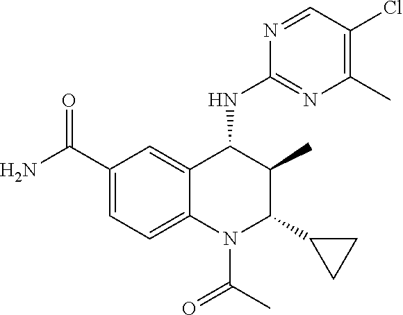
C1(C(N)=O)=CC=C2C(=C1)C(NC1=NC(C)=C(Cl)C=N1)C(C)C(C1CC1)N2C(C)=O
